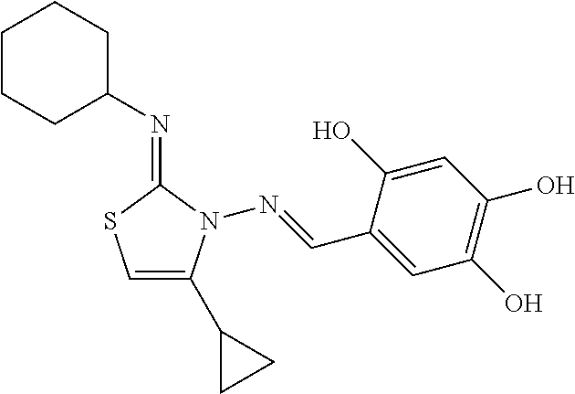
C1CCC(N=C2SC=C(C3CC3)N2N=CC2=CC(O)=C(O)C=C2O)CC1
